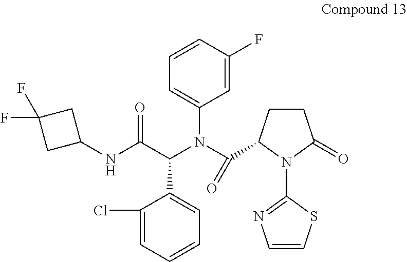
C1=CC(F)=CC(N(C(C(=O)NC2CC(F)(F)C2)C2=CC=CC=C2Cl)C(C2CCC(=O)N2C2=NC=CS2)=O)=C1
